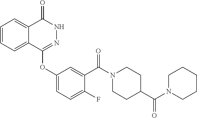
C1=CC=C2C(=C1)C(=O)NN=C2OC1=CC=C(F)C(C(N2CCC(C(N3CCCCC3)=O)CC2)=O)=C1
